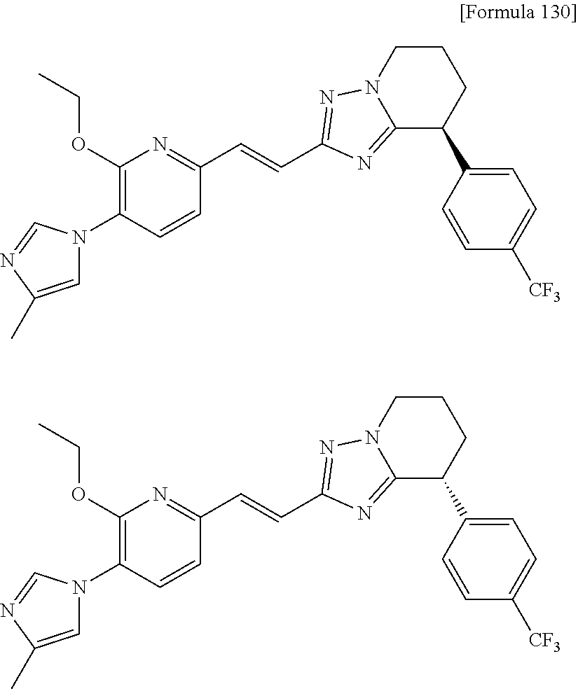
C1(OCC)=C(N2C=C(C)N=C2)C=CC(C=CC2=NN3CCCC(C4=CC=C([CF3])C=C4)C3=N2)=N1.C1(OCC)=C(N2C=C(C)N=C2)C=CC(C=CC2=NN3CCCC(C4=CC=C([CF3])C=C4)C3=N2)=N1
